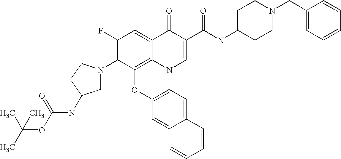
C1(F)=C(N2CC(NC(=O)OC(C)(C)C)CC2)C2=C3C(=C1)C(=O)C(C(NC1CCN(CC4=CC=CC=C4)CC1)=O)=CN3C1=C(O2)C=C2C(=C1)C=CC=C2
